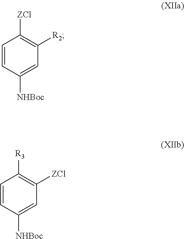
C1=CC([NHBoc])=CC([R2])=C1[ZCl].C1=CC([NHBoc])=CC([ZCl])=C1[R3]
